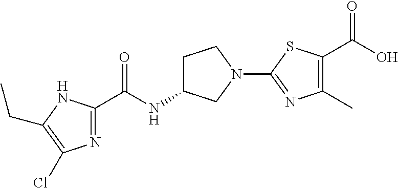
N1=C(C(NC2CCN(C3=NC(C)=C(C(O)=O)S3)C2)=O)NC(CC)=C1Cl
